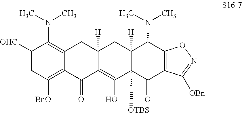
C1([OHC])=CC([BnO])=C2C(=C1N(C)C)CC1([H])C(=C(O)C3([OTBS])C([H])(C1)C(N(C)C)C1=C(C3=O)C([OBn])=NO1)C2=O
